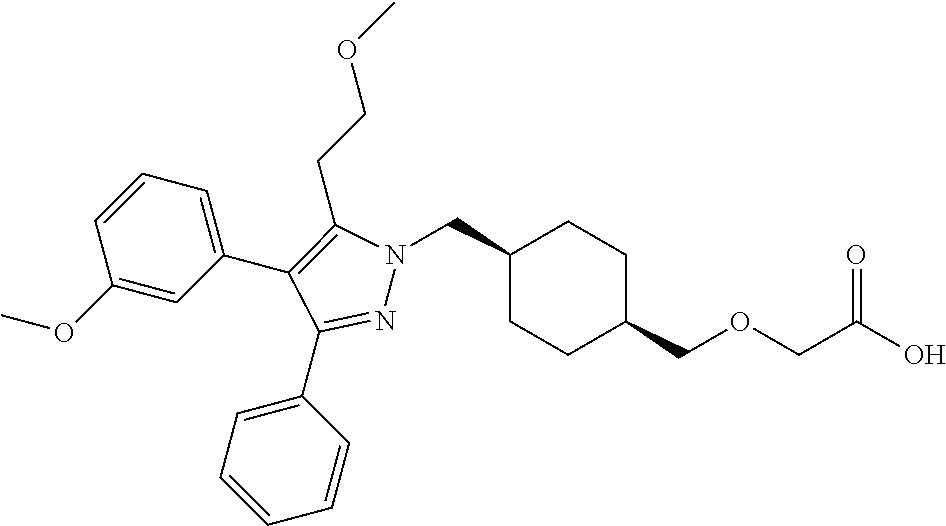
C1(CN2N=C(C3=CC=CC=C3)C(C3=CC=CC(OC)=C3)=C2CCOC)CCC(COCC(O)=O)CC1
